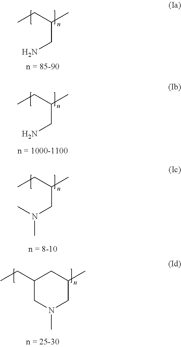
CCC(C)CN.CCC(C)CN.CCC(C)CN(C)C.C1(CC)CN(C)CC(C)C1
